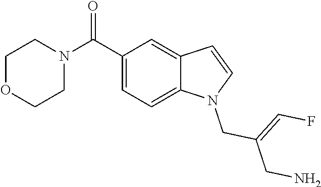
C1OCCN(C(C2=CC=C3C(=C2)C=CN3CC(CN)=CF)=O)C1
